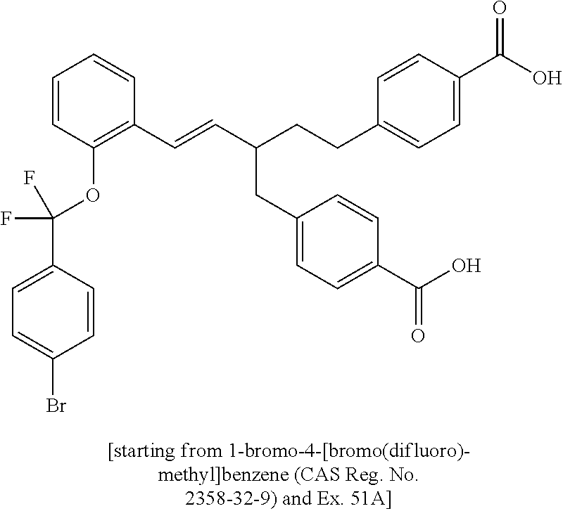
C1=CC(OC(C2=CC=C(Br)C=C2)(F)F)=C(C=CC(CCC2=CC=C(C(O)=O)C=C2)CC2=CC=C(C(O)=O)C=C2)C=C1
